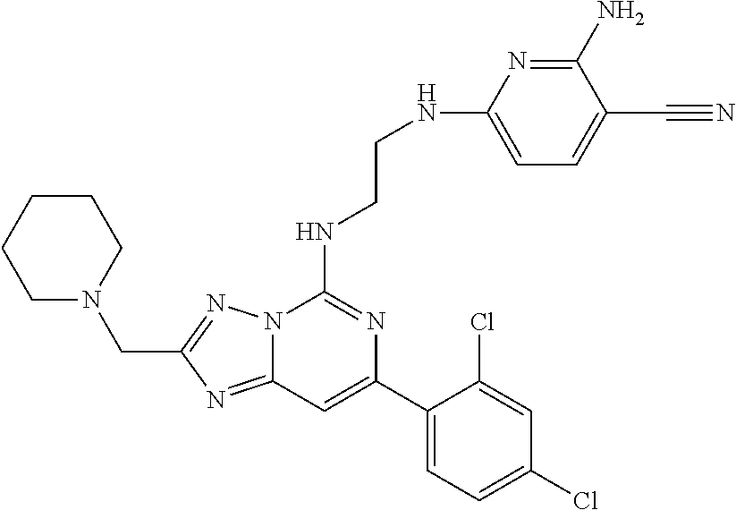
C12=NC(CN3CCCCC3)=NN1C(NCCNC1=CC=C(C#N)C(N)=N1)=NC(C1=CC=C(Cl)C=C1Cl)=C2
